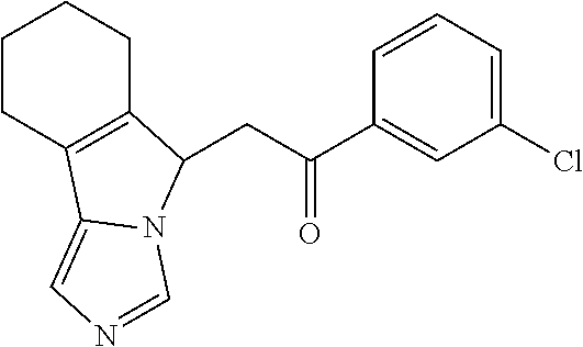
C(C(C1=CC(Cl)=CC=C1)=O)C1C2=C(CCCC2)C2=CN=CN21
